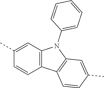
C1(C)=CC2=C(C=C1)C1=C(N2C2=CC=CC=C2)C=C(C)C=C1
